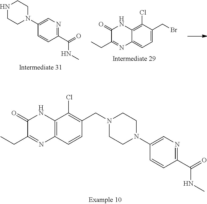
C12=C(C=CC(CN3CCN(C4=CN=C(C(=O)NC)C=C4)CC3)=C1Cl)N=C(CC)C(=O)N2.C1=CC(C(=O)NC)=NC=C1N1CCNCC1.C12=CC=C(CBr)C(Cl)=C1NC(=O)C(CC)=N2
